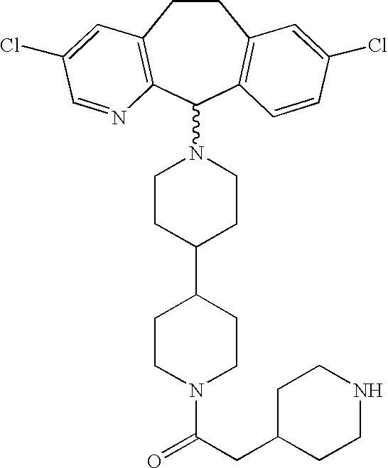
C1CC(C2CCN(C(CC3CCNCC3)=O)CC2)CCN1C1C2=C(CCC3=C1C=CC(Cl)=C3)C=C(Cl)C=N2
